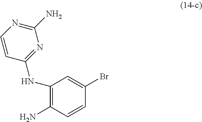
C1(N)=C(NC2=NC(N)=NC=C2)C=C(Br)C=C1
